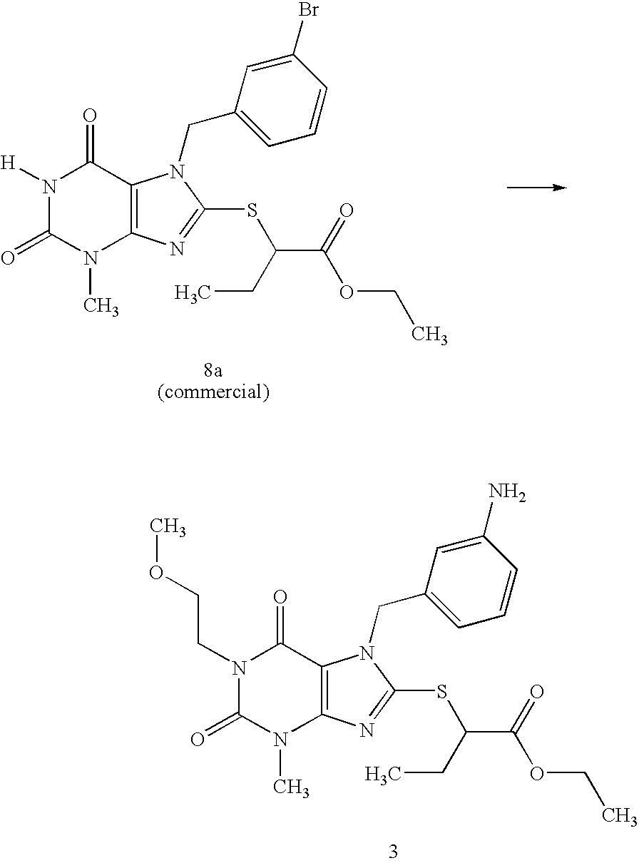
N1(CCOC)C(=O)N(C)C2=C(C1=O)N(CC1=CC=CC(N)=C1)C(SC(CC)C(=O)OCC)=N2.N1([H])C(=O)N(C)C2=C(C1=O)N(CC1=CC=CC(Br)=C1)C(SC(CC)C(=O)OCC)=N2
